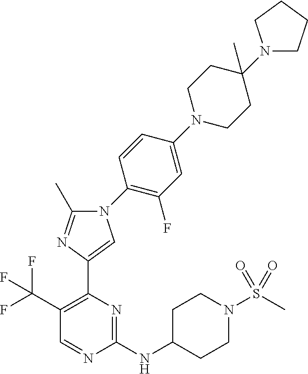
N1(C2=C(F)C=C(N3CCC(N4CCCC4)(C)CC3)C=C2)C(C)=NC(C2=C(C(F)(F)F)C=NC(NC3CCN(S(C)(=O)=O)CC3)=N2)=C1
